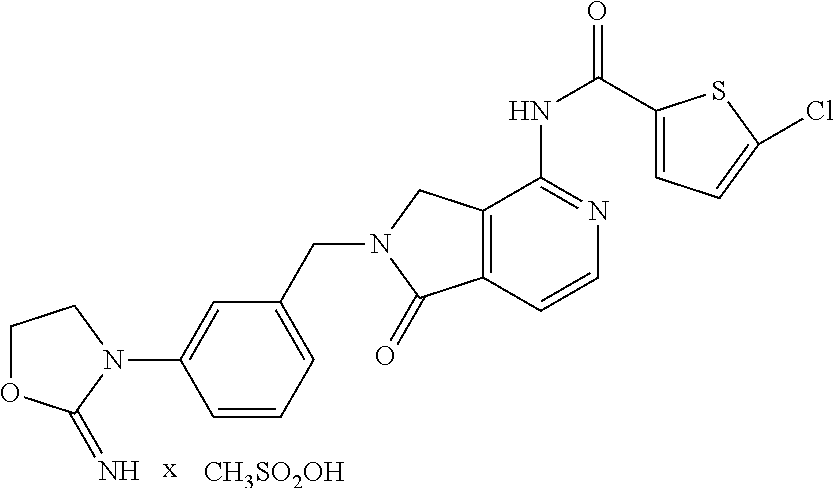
C1OC(=N)N(C2=CC(CN3C(=O)C4=C(C3)C(NC(C3=CC=C(Cl)S3)=O)=NC=C4)=CC=C2)C1.[x].[CH3SO2OH]
